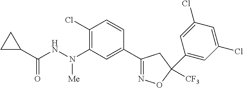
C1C(C(NN(C2=C(Cl)C=CC(C3=NOC([CF3])(C4=CC(Cl)=CC(Cl)=C4)C3)=C2)[Me])=O)C1
